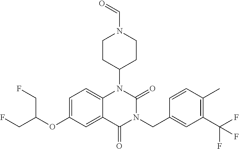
C12=CC=C(OC(CF)CF)C=C1C(=O)N(CC1=CC(C(F)(F)F)=C(C)C=C1)C(=O)N2C1CCN(C=O)CC1
